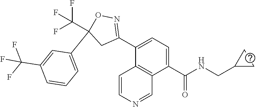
C1(C(NCC2CC2)=O)=CC=C(C2=NOC(C3=CC=CC(C(F)(F)F)=C3)(C(F)(F)F)C2)C2=C1C=NC=C2
